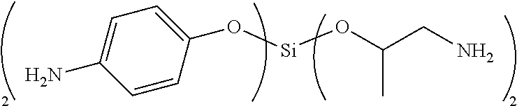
O([Si]OC(CN)C)C1=CC=C(N)C=C1
